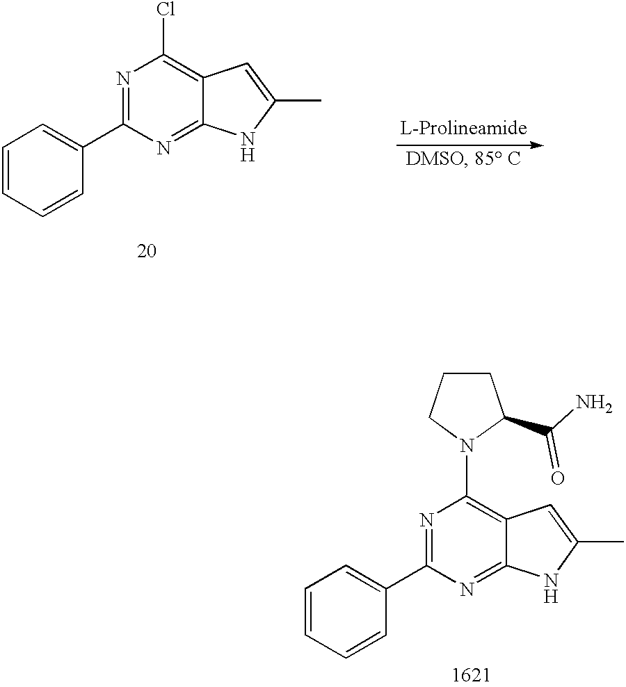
C1=CC=CC(C2=NC(Cl)=C3C(=N2)NC(C)=C3)=C1.C1=CC=CC(C2=NC(N3CCCC3C(=O)N)=C3C(=N2)NC(C)=C3)=C1
